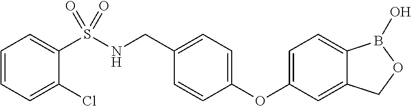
C1=C(OC2=CC=C(CNS(=O)(=O)C3=CC=CC=C3Cl)C=C2)C=C2C(=C1)B(O)OC2
